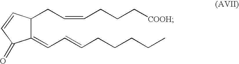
C1(=CC=CCCCCC)C(CC=CCCC[COOH])C=CC1=O
